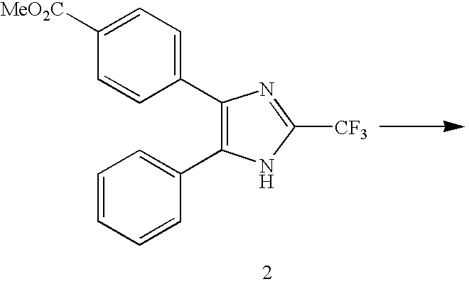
C1=CC=CC(C2=C(C3=CC=C([MeO2C])C=C3)N=C([CF3])N2)=C1
